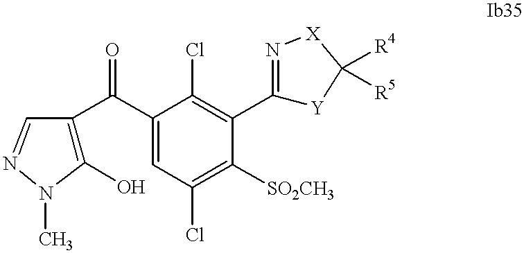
C1(O)=C(C(C2=CC(Cl)=C([SO2CH3])C(C3=N[X]C([R4])([R5])[Y]3)=C2Cl)=O)C=NN1C
